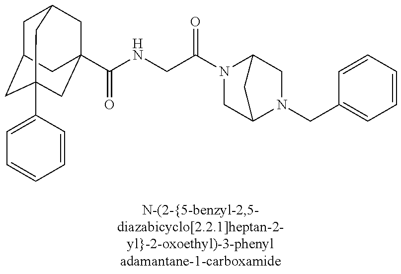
C1C2CC3(C4=CC=CC=C4)CC(C(NCC(N4CC5N(CC6=CC=CC=C6)CC4C5)=O)=O)(CC1C3)C2
